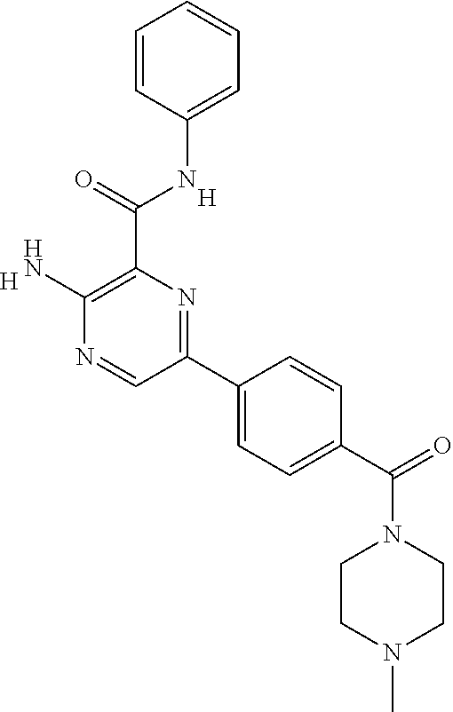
[H].[H].C1=CC(NC(C2=C(N)N=CC(C3=CC=C(C(N4CCN(C)CC4)=O)C=C3)=N2)=O)=CC=C1
